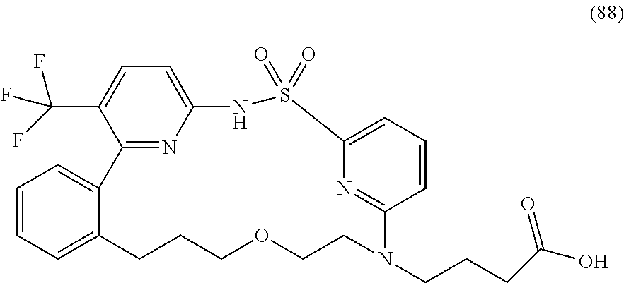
C1=CC=C2C(=C1)C1=NC(=CC=C1C(F)(F)F)NS(=O)(=O)C1=CC=CC(=N1)N(CCCC(O)=O)CCOCCC2
